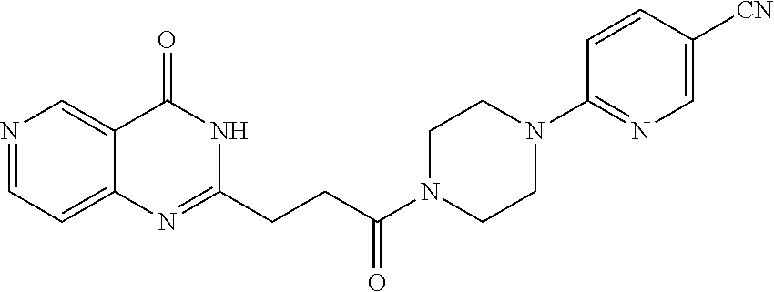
C12=CN=CC=C1N=C(CCC(N1CCN(C3=NC=C([CN])C=C3)CC1)=O)NC2=O
